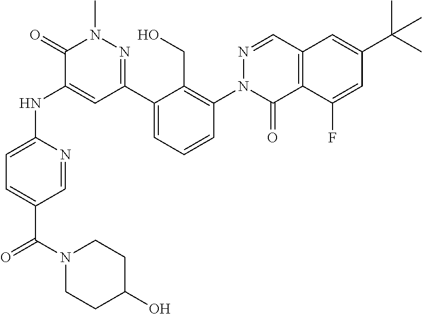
C1=C(C(N2CCC(O)CC2)=O)C=NC(NC2=CC(C3=CC=CC(N4C(=O)C5=C(C=N4)C=C(C(C)(C)C)C=C5F)=C3CO)=NN(C)C2=O)=C1
